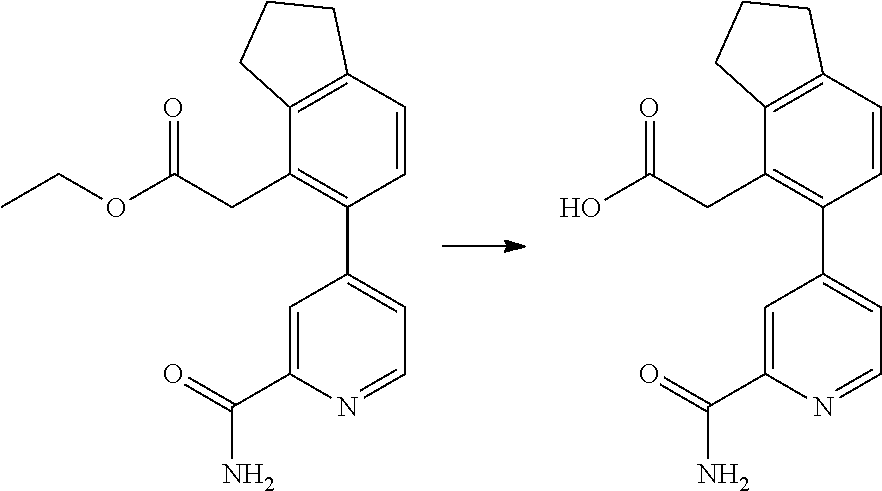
C1=CC2=C(C(CC(OCC)=O)=C1C1=CC=NC(C(=O)N)=C1)CCC2.C1=CC2=C(C(CC(O)=O)=C1C1=CC=NC(C(=O)N)=C1)CCC2
